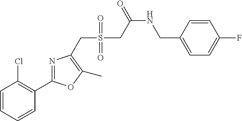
C1=CC=CC(C2=NC(CS(=O)(=O)CC(=O)NCC3=CC=C(F)C=C3)=C(C)O2)=C1Cl
